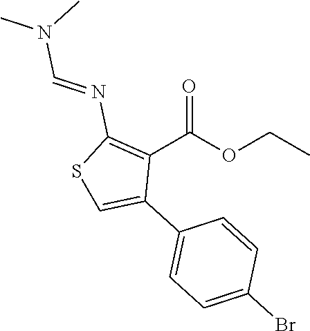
C1(C(OCC)=O)=C(N=CN(C)C)SC=C1C1=CC=C(Br)C=C1
